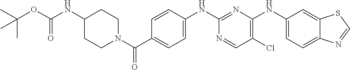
C1=CC(NC2=NC(NC3=CC=C4C(=C3)SC=N4)=C(Cl)C=N2)=CC=C1C(N1CCC(NC(OC(C)(C)C)=O)CC1)=O
